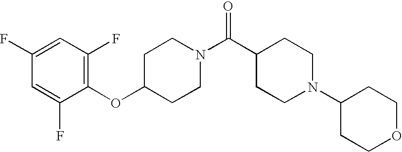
C1(OC2CCN(C(C3CCN(C4CCOCC4)CC3)=O)CC2)=C(F)C=C(F)C=C1F
